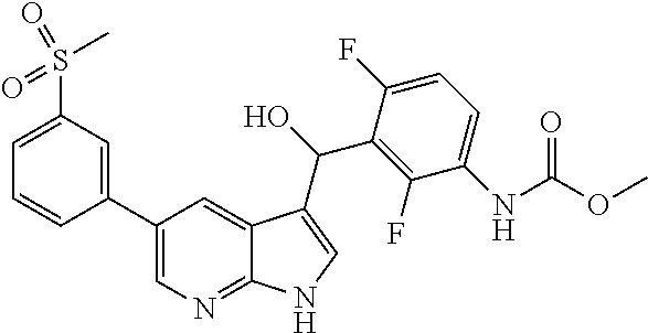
C1(C2=CC(S(=O)(=O)C)=CC=C2)=CN=C2C(=C1)C(C(C1=C(F)C(NC(=O)OC)=CC=C1F)O)=CN2
